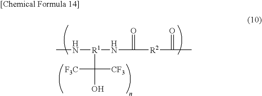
CN[R1](NC([R2]C(C)=O)=O)C(O)([CF3])[F3C]
